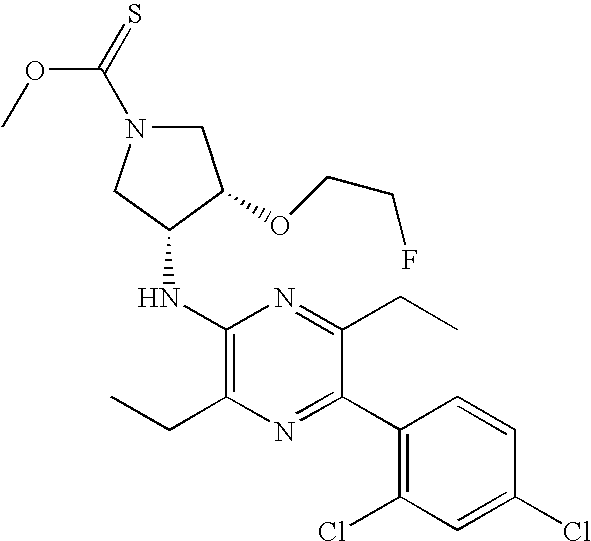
C1(NC2CN(C(OC)=S)CC2OCCF)=C(CC)N=C(C2=C(Cl)C=C(Cl)C=C2)C(CC)=N1
